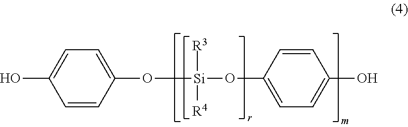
OC1=CC=C(O[Si](OC2=CC=C(O)C=C2)([R3])[R4])C=C1
